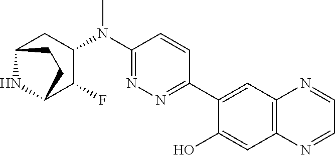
C1(N(C2=NN=C(C3=CC4=C(C=C3O)N=CC=N4)C=C2)C)CC2NC(C1F)CC2
